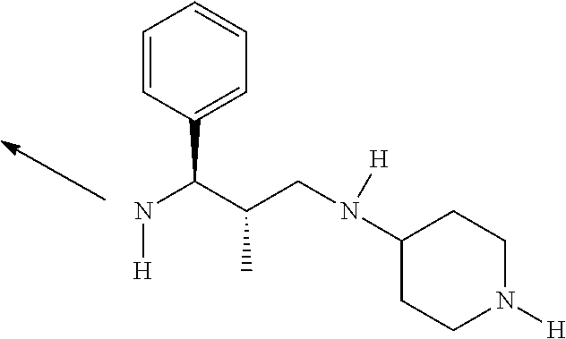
N(C(C(CN(C1CCN([H])CC1)[H])C)C1=CC=CC=C1)[H]
